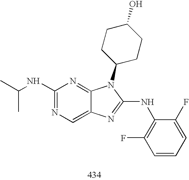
C1(NC(C)C)=NC=C2C(=N1)N(C1CCC(O)CC1)C(NC1=C(F)C=CC=C1F)=N2
